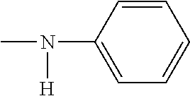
CN([H])C1=CC=CC=C1
